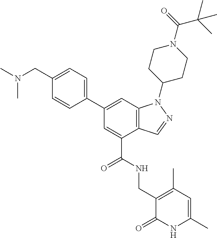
CN(CC1=CC=C(C2=CC3=C(C(C(NCC4=C(C)C=C(C)NC4=O)=O)=C2)C=NN3C2CCN(C(=O)C(C)(C)C)CC2)C=C1)C
